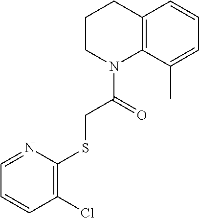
C1=CC2=C(C(C)=C1)N(C(CSC1=C(Cl)C=CC=N1)=O)CCC2
